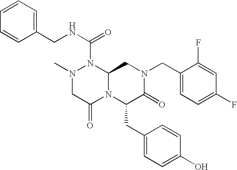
N1(C(NCC2=CC=CC=C2)=O)N(C)CC(=O)N2C1CN(CC1=CC=C(F)C=C1F)C(=O)C2CC1=CC=C(O)C=C1
